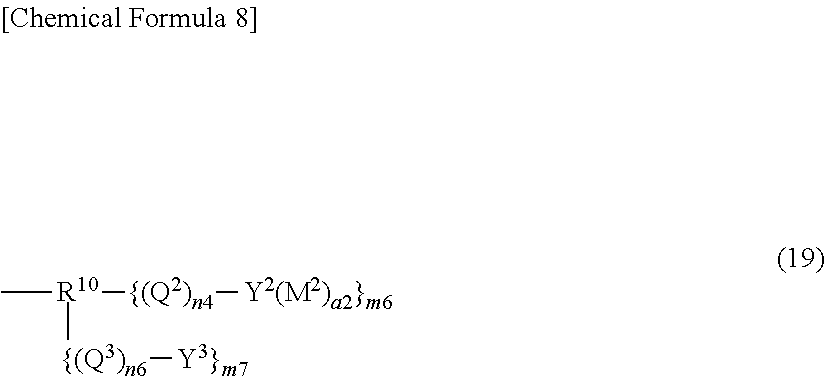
C[R10]([{(Q3)n6][Y3}m7])[{(Q2)n4][Y2(M2)a2}m6]
